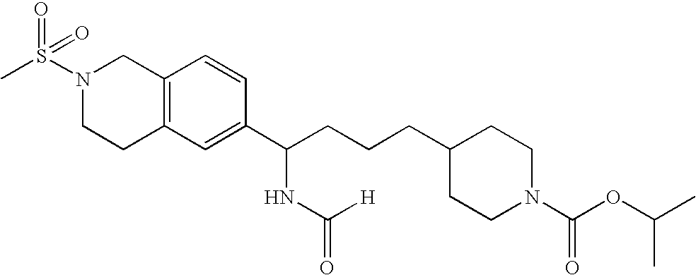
C1(C(CCCC2CCN(C(=O)OC(C)C)CC2)NC([H])=O)=CC2=C(C=C1)CN(S(C)(=O)=O)CC2
